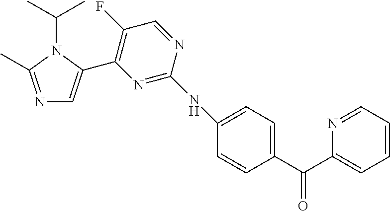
N1=C(C)N(C(C)C)C(C2=C(F)C=NC(NC3=CC=C(C(C4=CC=CC=N4)=O)C=C3)=N2)=C1
